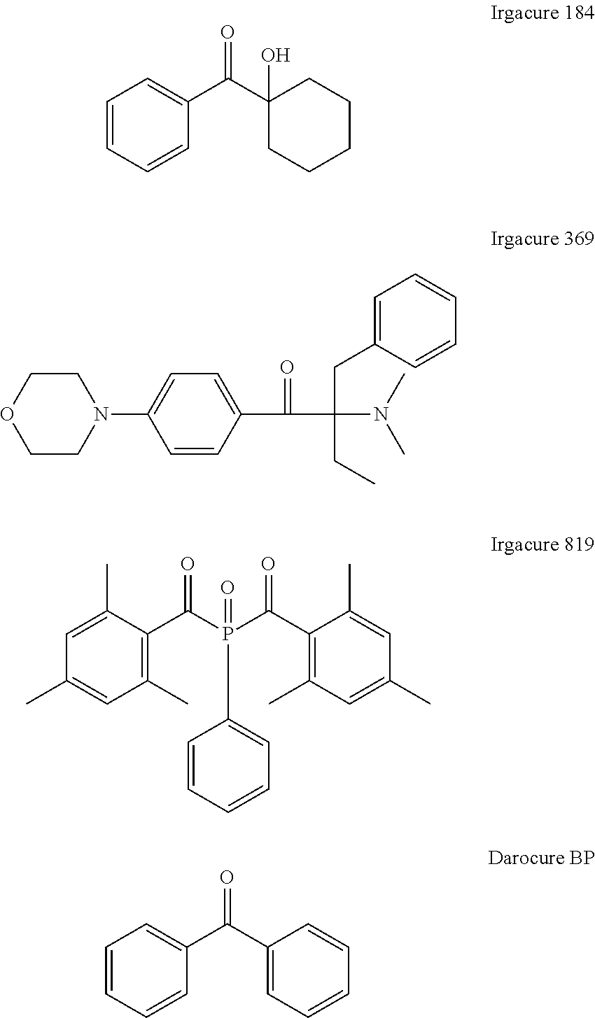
C1=CC=CC(C(C2(O)CCCCC2)=O)=C1.O1CCN(C2=CC=C(C(=O)C(CC3=CC=CC=C3)(CC)N(C)C)C=C2)CC1.C1(C)=CC(C)=C(C(=O)P(C(C2=C(C)C=C(C)C=C2C)=O)(=O)C2=CC=CC=C2)C(C)=C1.C1=CC=CC(C(C2=CC=CC=C2)=O)=C1
